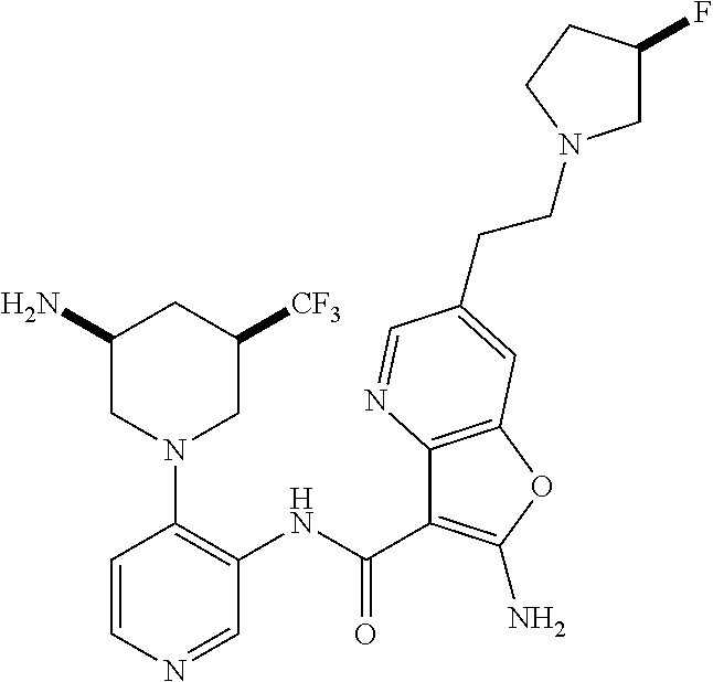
C1=NC=CC(N2CC([CF3])CC(N)C2)=C1NC(C1=C(N)OC2=C1N=CC(CCN1CC(F)CC1)=C2)=O
